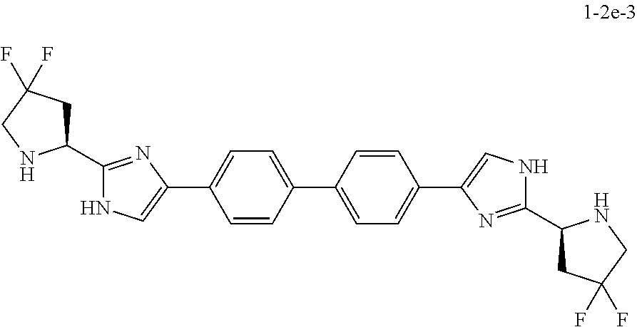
C1=CC(C2=CNC(C3CC(F)(F)CN3)=N2)=CC=C1C1=CC=C(C2=CNC(C3CC(F)(F)CN3)=N2)C=C1
